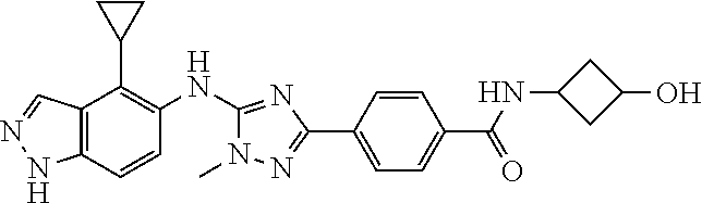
C12=C(C=CC(NC3=NC(C4=CC=C(C(=O)NC5CC(O)C5)C=C4)=NN3C)=C1C1CC1)NN=C2
